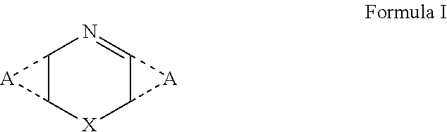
C12C([X]C3C(=N1)[A]3)[A]2
